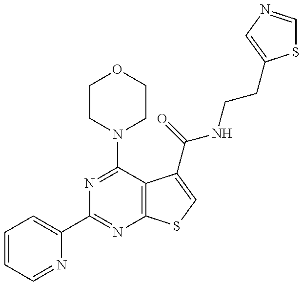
C1=CC=NC(C2=NC3=C(C(N4CCOCC4)=N2)C(C(NCCC2=CN=CS2)=O)=CS3)=C1
